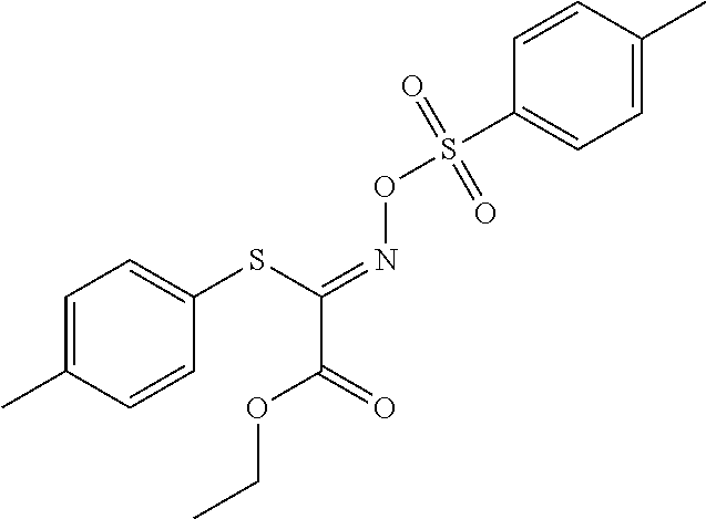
C1=C(C)C=CC(SC(=NOS(C2=CC=C(C)C=C2)(=O)=O)C(=O)OCC)=C1
